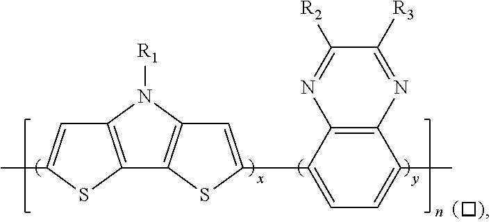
C1([R2])=NC2=C(N=C1[R3])C(C)=CC=C2C1=CC2=C(C3=C(N2[R1])C=C(C)S3)S1.C1CCC1
